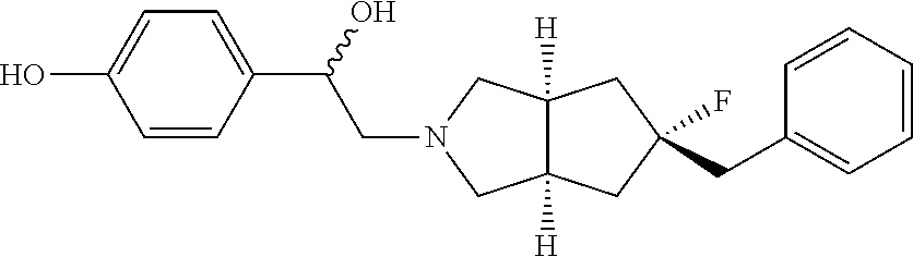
C12([H])C([H])(CC(F)(CC3=CC=CC=C3)C1)CN(CC(C1=CC=C(O)C=C1)O)C2
